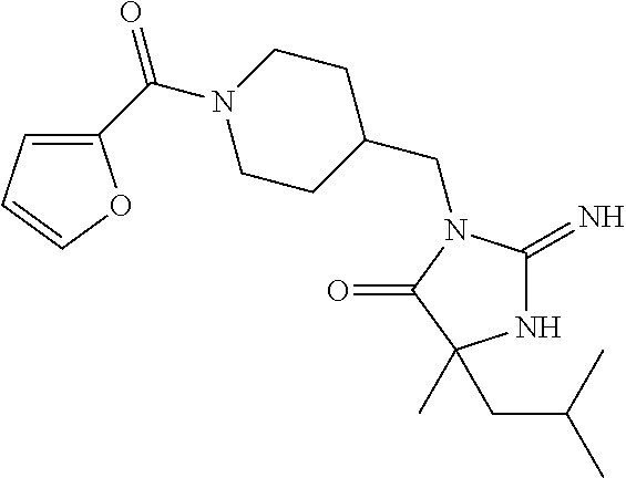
N1C(=N)N(CC2CCN(C(=O)C3=CC=CO3)CC2)C(=O)C1(C)CC(C)C
